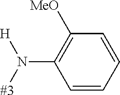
[#3]N([H])C1=C([MeO])C=CC=C1
